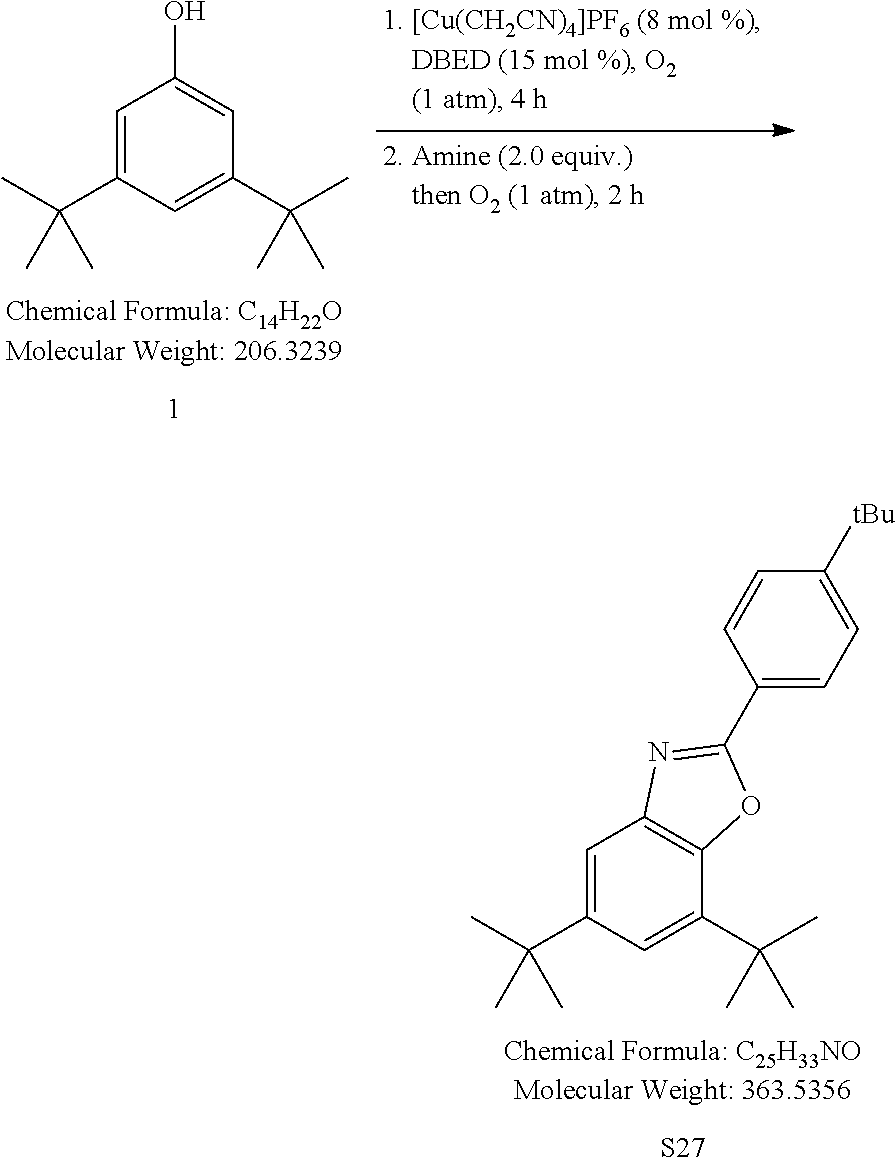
C1=C(C(C)(C)C)C=C(C(C)(C)C)C2=C1N=C(C1=CC=C([tBu])C=C1)O2.[S27].C1=C(C(C)(C)C)C=C(C(C)(C)C)C=C1O
